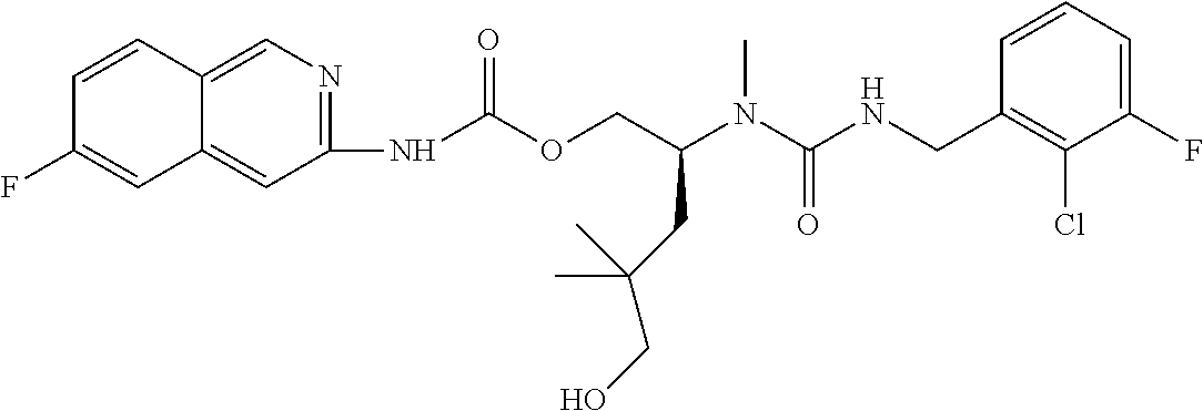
C1=CC(CNC(N(C(COC(=O)NC2=NC=C3C(=C2)C=C(F)C=C3)CC(CO)(C)C)C)=O)=C(Cl)C(F)=C1
